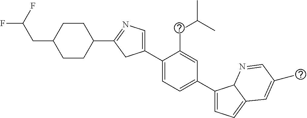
C1(C2=CC=C(C3=CC=C4C3N=CC(C)=C4)C=C2CC(C)C)=CN=C(C2CCC(CC(F)F)CC2)C1
